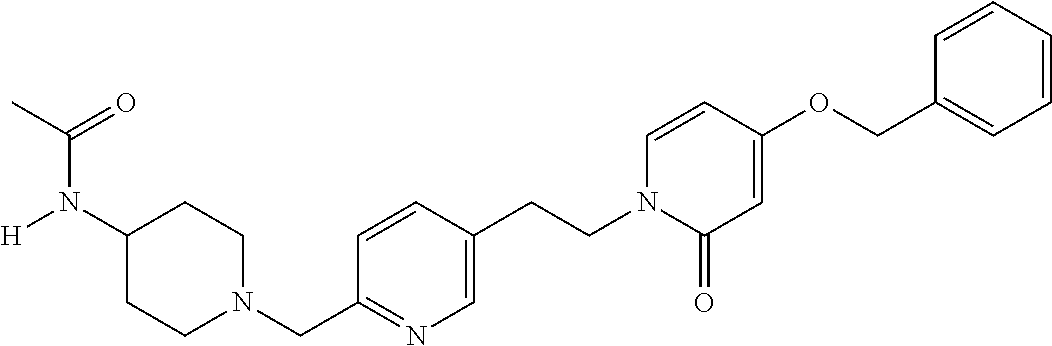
C1(N([H])C(C)=O)CCN(CC2=NC=C(CCN3C(=O)C=C(OCC4=CC=CC=C4)C=C3)C=C2)CC1
